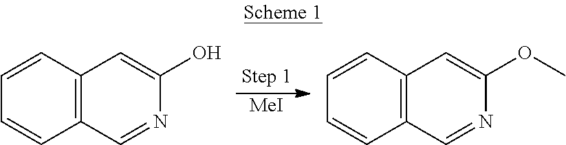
[MeI].C1=CC2=C(C=C1)C=NC(O)=C2.C1=CC2=C(C=C1)C=NC(OC)=C2
